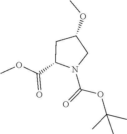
C(C1N(C(=O)OC(C)(C)C)CC(OC)C1)(OC)=O
